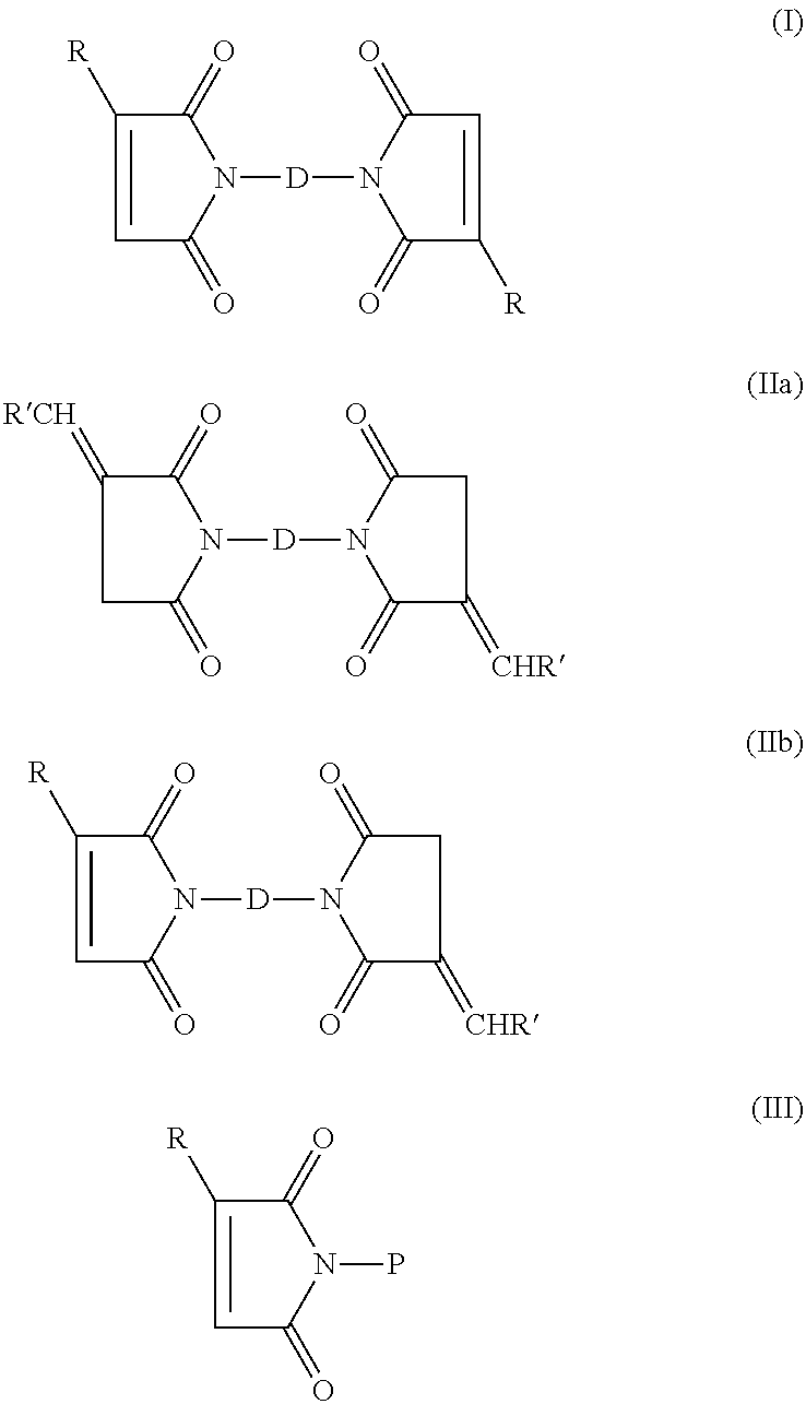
C1=C([R])C(=O)N([D]N2C(=O)C=C([R])C2=O)C1=O.C1C(=O)N([D]N2C(=O)CC(=[CHR])C2=O)C(=O)C1=[RCH].C1=C([R])C(=O)N([D]N2C(=O)CC(=[CHR])C2=O)C1=O.C1=C([R])C(=O)N(P)C1=O
